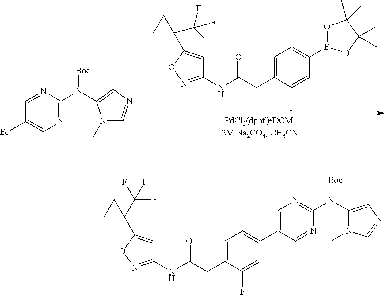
N1(C)C=NC=C1N(C1=NC=C(Br)C=N1)[Boc].C1=C(CC(NC2=NOC(C3(C(F)(F)F)CC3)=C2)=O)C(F)=CC(B2OC(C)(C)C(C)(C)O2)=C1.C1=C(CC(NC2=NOC(C3(C(F)(F)F)CC3)=C2)=O)C(F)=CC(C2=CN=C(N(C3=CN=CN3C)[Boc])N=C2)=C1
